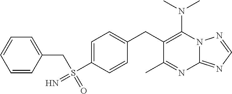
N(C1=C(CC2=CC=C(S(CC3=CC=CC=C3)(=N)=O)C=C2)C(C)=NC2=NC=NN12)(C)C
